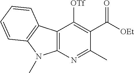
C1([OTf])=C(C([OEt])=O)C(C)=NC2=C1C1=C(N2C)C=CC=C1
